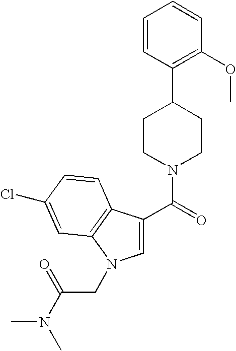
C1=CC(C2CCN(C(=O)C3=CN(CC(N(C)C)=O)C4=C3C=CC(Cl)=C4)CC2)=C(OC)C=C1
